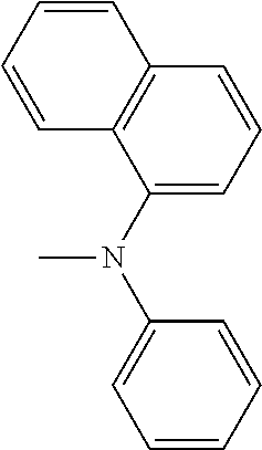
C1(N(C)C2=CC=CC=C2)=CC=CC2=C1C=CC=C2
